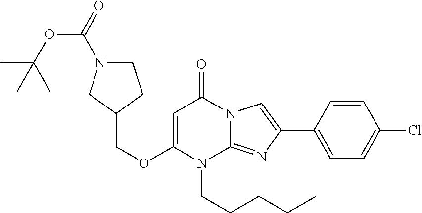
O(CC1CCN(C(OC(C)(C)C)=O)C1)C1=CC(=O)N2C(=NC(C3=CC=C(Cl)C=C3)=C2)N1CCCCC
